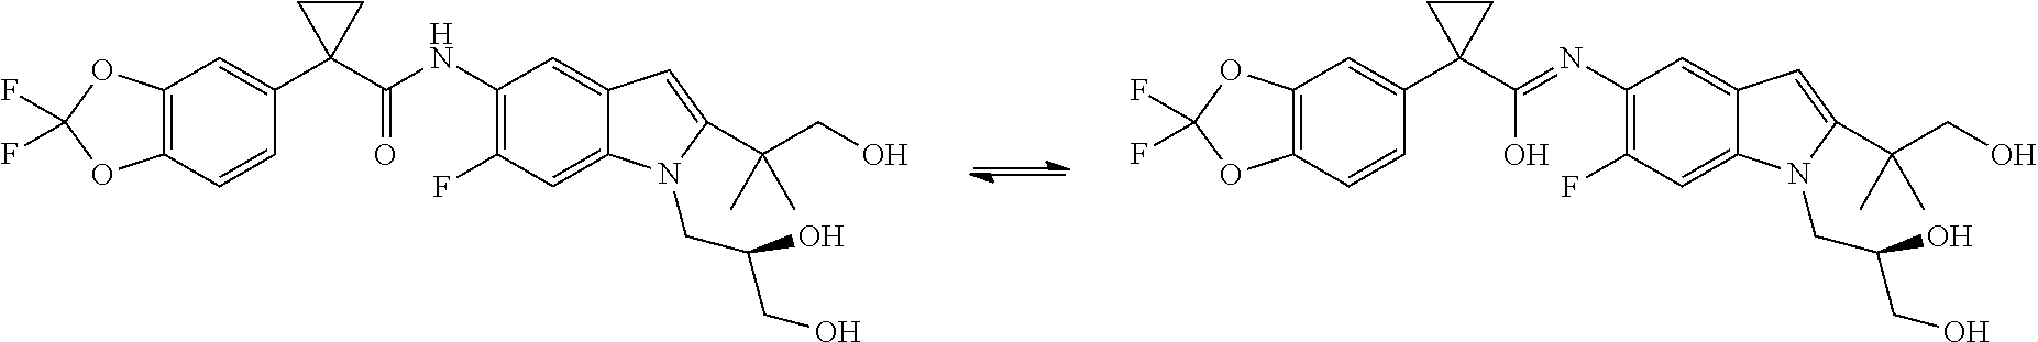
C12=C(C=CC(C3(C(NC4=C(F)C=C5C(=C4)C=C(C(CO)(C)C)N5CC(CO)O)=O)CC3)=C1)OC(F)(F)O2.C12=C(C=CC(C3(C(=NC4=C(F)C=C5C(=C4)C=C(C(CO)(C)C)N5CC(CO)O)O)CC3)=C1)OC(F)(F)O2
